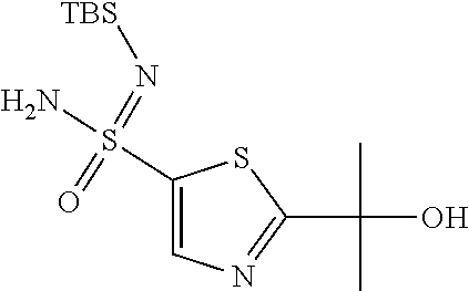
C1(C(C)(C)O)=NC=C(S(=O)(=N[TBS])N)S1
